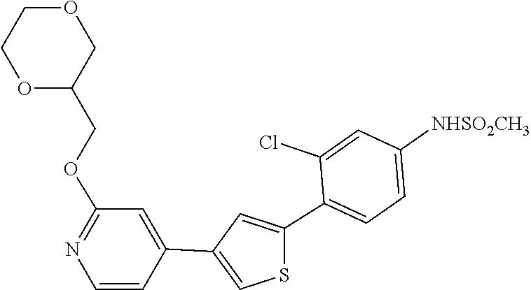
C1(C2=CC(C3=CC(OCC4COCCO4)=NC=C3)=CS2)=CC=C([NHSO2CH3])C=C1Cl
